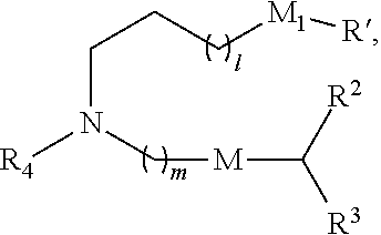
C(CC[M1][R])N([R4])C[M]C([R3])[R2]
